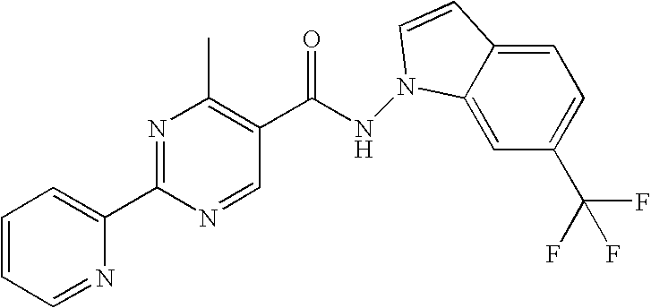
C1=C2C(=CC(C(F)(F)F)=C1)N(NC(C1=C(C)N=C(C3=CC=CC=N3)N=C1)=O)C=C2
